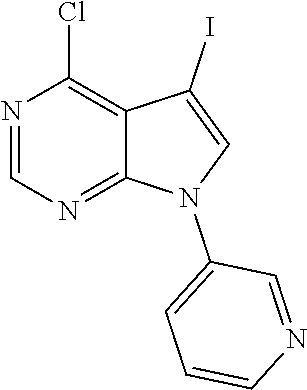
N1=C2C(=C(Cl)N=C1)C(I)=CN2C1=CC=CN=C1
